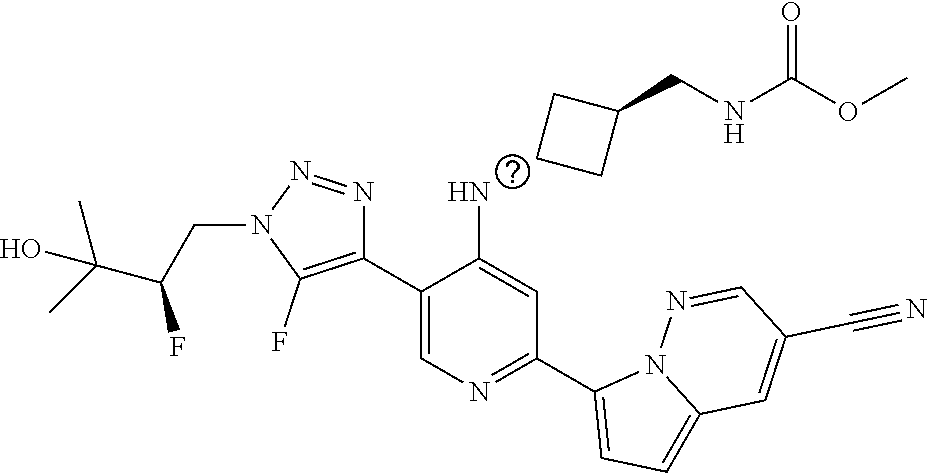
C1(C2=C(F)N(CC(F)C(C)(C)O)N=N2)=CN=C(C2=CC=C3N2N=CC(C#N)=C3)C=C1N.C1CC(CNC(OC)=O)C1
